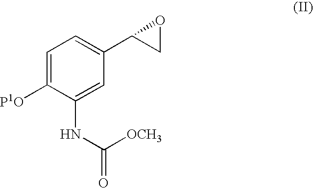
C1=C([P1O])C(NC(=O)[OCH3])=CC(C2OC2)=C1
